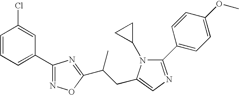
C1=CC=C(C2=NOC(C(C)CC3=CN=C(C4=CC=C(OC)C=C4)N3C3CC3)=N2)C=C1Cl
